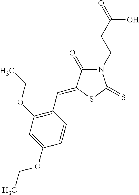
N1(CCC(=O)O)C(=O)C(=CC2=C(OCC)C=C(OCC)C=C2)SC1=S
